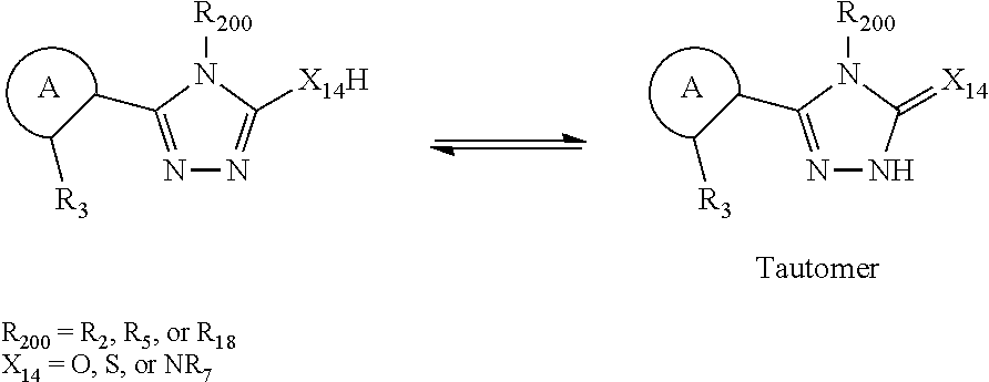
N1=C(CC[R3])N([R200])C([X14H])=N1.[A].N1=C(CC[R3])N([R200])C(=[X14])N1.[A]
